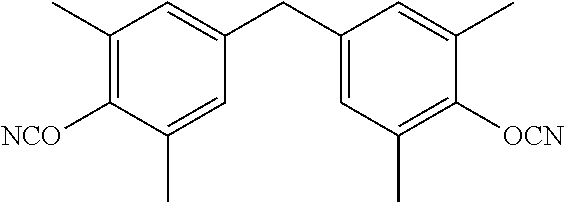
C1(C)=C([NCO])C(C)=CC(CC2=CC(C)=C([OCN])C(C)=C2)=C1
